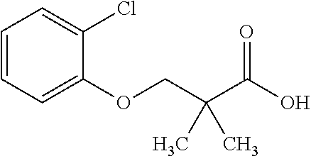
C1=CC=C(OCC(C(O)=O)(C)C)C(Cl)=C1
